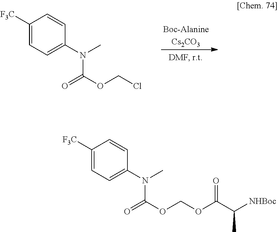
[Boc-AlanineCs2CO3].C1([F3C])=CC=C(N(C)C(=O)OCCl)C=C1.C1([F3C])=CC=C(N(C)C(=O)OCOC(C([NHBoc])C)=O)C=C1
